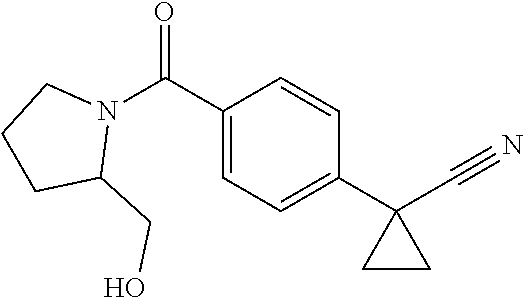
C1(C(N2CCCC2CO)=O)=CC=C(C2(C#N)CC2)C=C1
